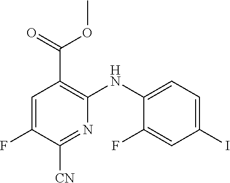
N1=C([CN])C(F)=CC(C(=O)OC)=C1NC1=CC=C(I)C=C1F
